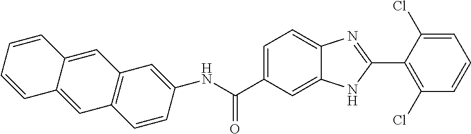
N(C(C1=CC=C2C(=C1)NC(C1=C(Cl)C=CC=C1Cl)=N2)=O)C1=CC2=C(C=C1)C=C1C(=C2)C=CC=C1
